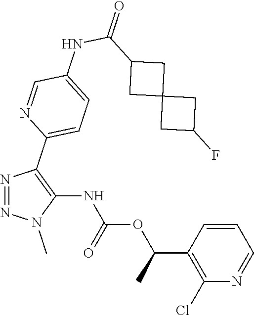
N1=NC(C2=CC=C(NC(C3CC4(CC(F)C4)C3)=O)C=N2)=C(NC(OC(C2=C(Cl)N=CC=C2)C)=O)N1C
